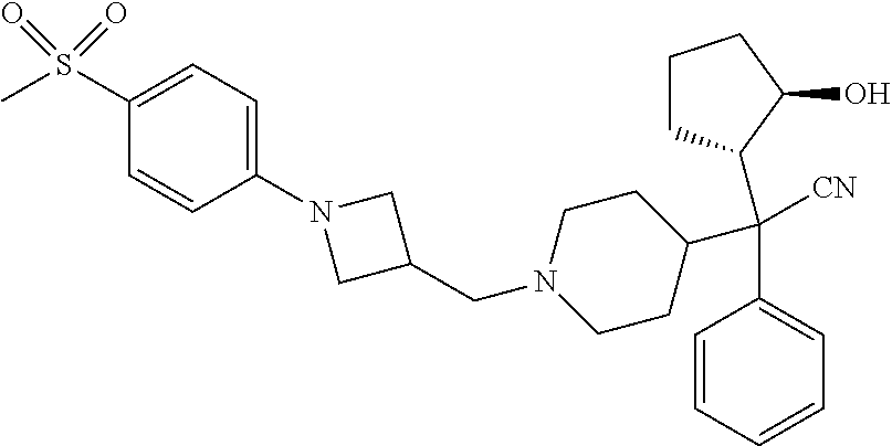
C(C1=CC=CC=C1)(C1CCN(CC2CN(C3=CC=C(S(=O)(C)=O)C=C3)C2)CC1)(C1CCCC1O)[CN]
